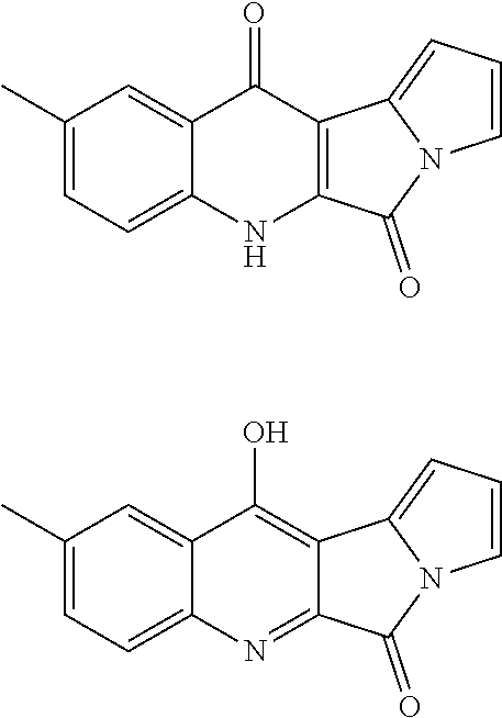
C1(C)=CC=C2C(=C1)C(=O)C1=C(N2)C(=O)N2C1=CC=C2.C1(C)=CC=C2C(=C1)C(O)=C1C(=N2)C(=O)N2C1=CC=C2
